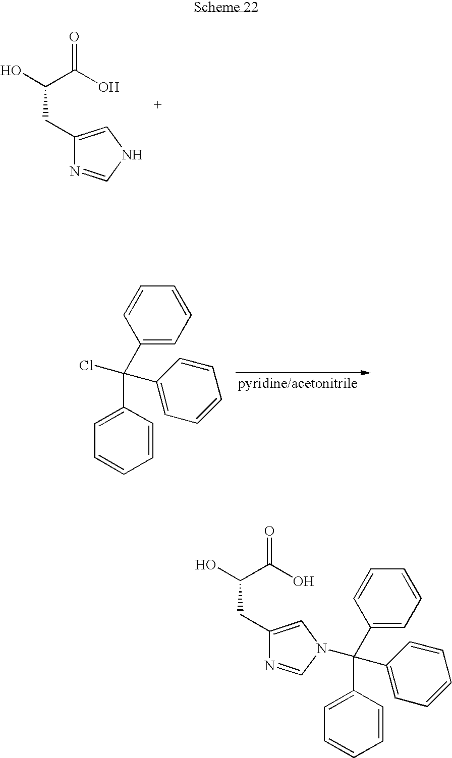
OC(C(O)=O)CC1=CNC=N1.C1(C(C2=CC=CC=C2)(C2=CC=CC=C2)Cl)=CC=CC=C1.C1(C(C2=CC=CC=C2)(C2=CC=CC=C2)N2C=NC(CC(O)C(O)=O)=C2)=CC=CC=C1
